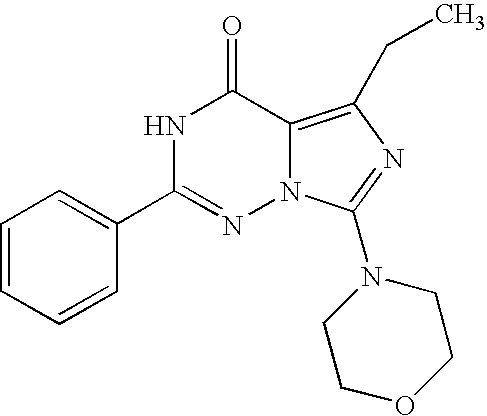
C1=CC=CC(C2=NN3C(=C(CC)N=C3N3CCOCC3)C(=O)N2)=C1
